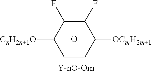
[Y-nO-Om].O.[CnH2n+1O]C1C(F)C(F)C([OCmH2m+1])CC1
